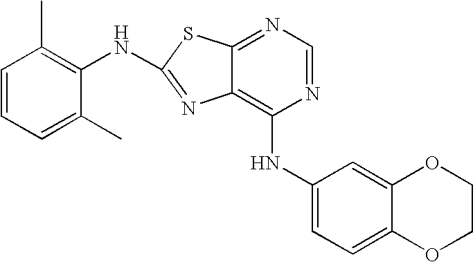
C1=CC=C(C)C(NC2=NC3=C(NC4=CC=C5C(=C4)OCCO5)N=CN=C3S2)=C1C
